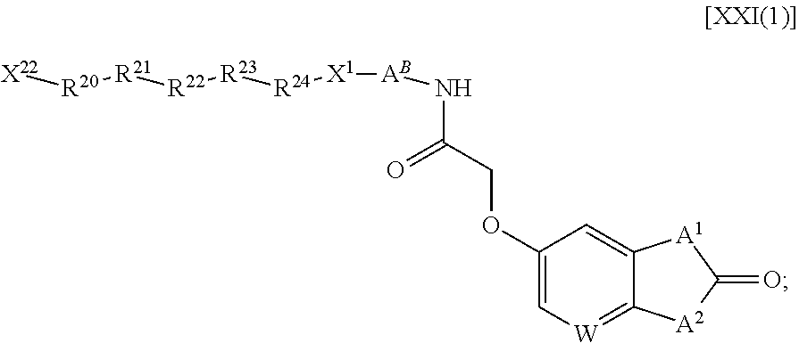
C1(OCC(N[AB][X1][R24][R23][R22][R21][R20][X22])=O)=C[W]=C2C(=C1)[A1]C(=O)[A2]2
